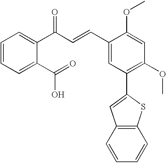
C1=CC=C(C(=O)O)C(C(=O)C=CC2=CC(C3=CC4=C(S3)C=CC=C4)=C(OC)C=C2OC)=C1
